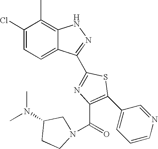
C1(Cl)=CC=C2C(=C1C)NN=C2C1=NC(C(N2CC(N(C)C)CC2)=O)=C(C2=CC=CN=C2)S1
